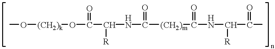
CO[(CH2)k]OC(C(NC([(CH2)m]C(NC([R])C(=O)C)=O)=O)[R])=O
